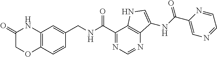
O=C1COC2=C(N1)C=C(CNC(C1=NC=NC3=C1NC=C3NC(C1=CN=CC=N1)=O)=O)C=C2
